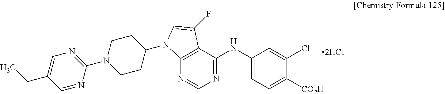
C1(N2CCC(N3C4=C(C(NC5=CC=C([CO2H])C(Cl)=C5)=NC=N4)C(F)=C3)CC2)=NC=C(CC)C=N1
